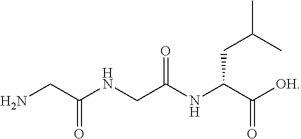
NCC(NCC(NC(C([OH])=O)CC(C)C)=O)=O
